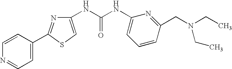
N(C(NC1=CC=CC(CN(CC)CC)=N1)=O)C1=CSC(C2=CC=NC=C2)=N1
